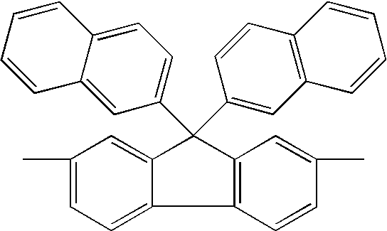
C1(C)=CC=C2C(=C1)C(C1=CC=C3C(=C1)C=CC=C3)(C1=CC3=C(C=C1)C=CC=C3)C1=C2C=CC(C)=C1
